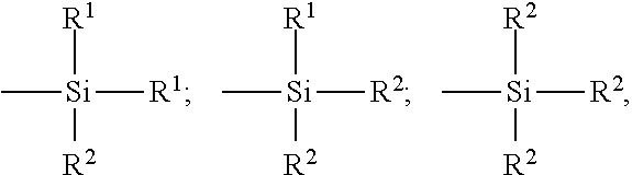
C[Si]([R1])([R1])[R2].C[Si]([R1])([R2])[R2].C[Si]([R2])([R2])[R2]
